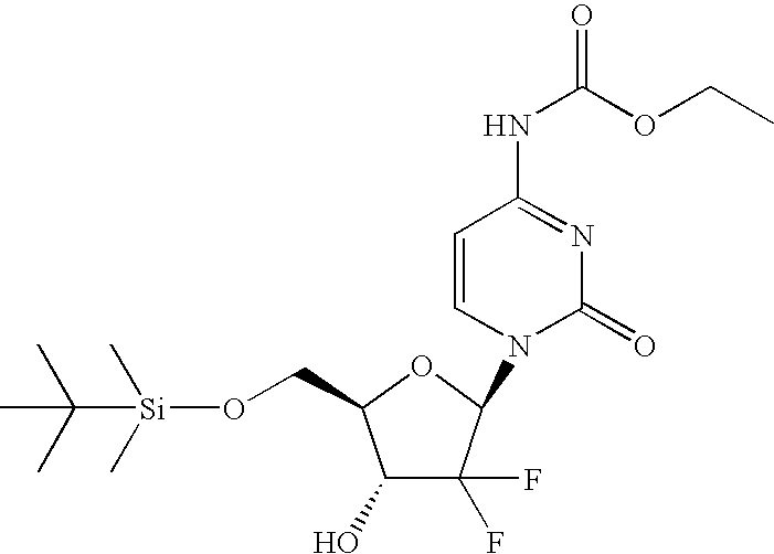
C1(O)C(F)(F)C(N2C(=O)N=C(NC(=O)OCC)C=C2)OC1CO[Si](C)(C)C(C)(C)C
